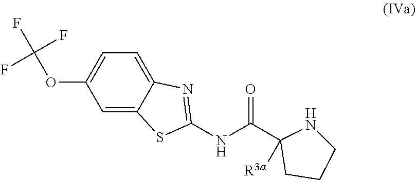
C1=C2C(=CC=C1OC(F)(F)F)N=C(NC(C1([R3a])CCCN1)=O)S2
